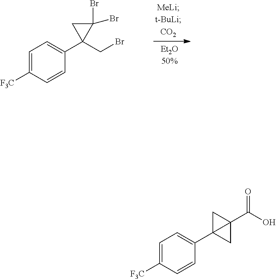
C1=C([F3C])C=CC(C2(CBr)C(Br)(Br)C2)=C1.C1=C([F3C])C=CC(C23CC2(C(O)=O)C3)=C1
